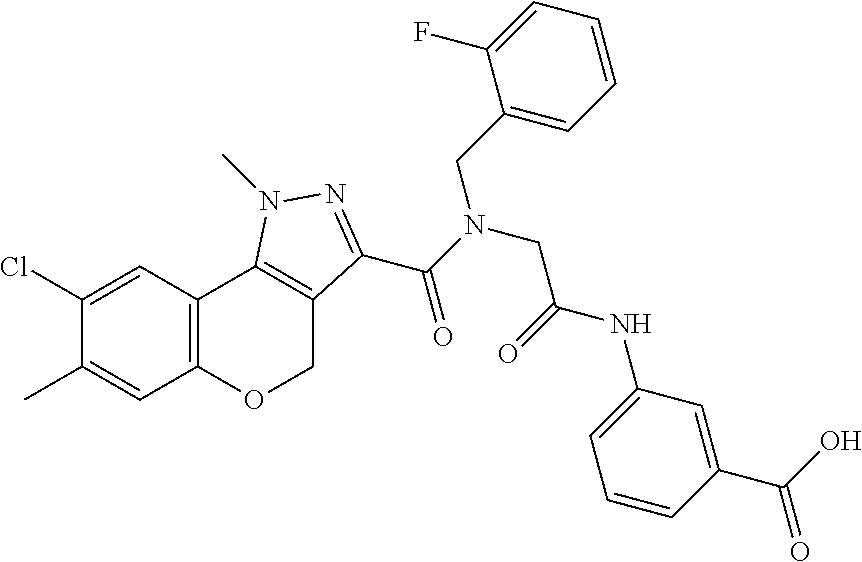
C1(Cl)=CC2=C(C=C1C)OCC1=C2N(C)N=C1C(N(CC(=O)NC1=CC=CC(C(O)=O)=C1)CC1=CC=CC=C1F)=O
